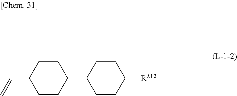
C=CC1CCC(C2CCC([RL12])CC2)CC1
